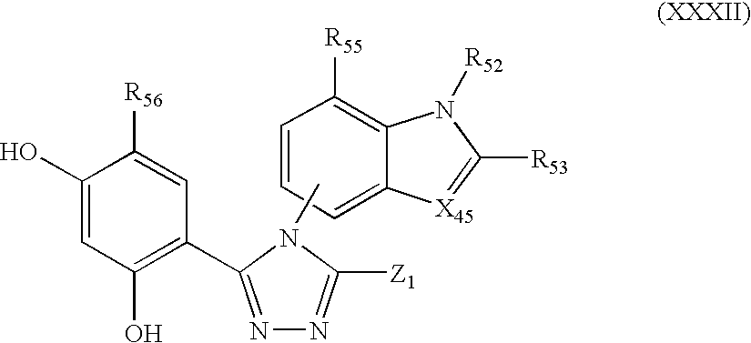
C1=CC=C2C(=C1[R55])N([R52])C([R53])=[X45]2.C1(O)=CC(O)=C(C2=NN=C([Z1])N2C)C=C1[R56]
